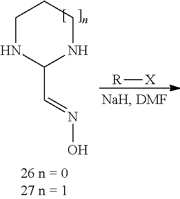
[R][X].C1NC(C=NO)NCC1
